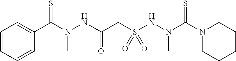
C(N(NC(CS(NN(C(=S)N1CCCCC1)C)(=O)=O)=O)C)(=S)C1=CC=CC=C1
